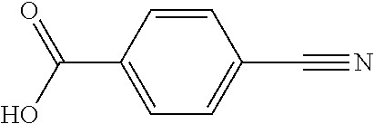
C1(C(O)=O)=CC=C(C#N)C=C1
